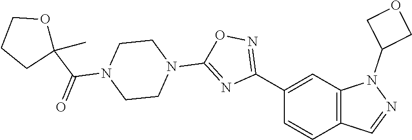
C1(C2=NOC(N3CCN(C(=O)C4(C)OCCC4)CC3)=N2)=CC2=C(C=C1)C=NN2C1COC1
